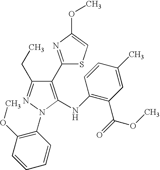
C1(C2=NC(OC)=CS2)=C(NC2=C(C(OC)=O)C=C(C)C=C2)N(C2=C(OC)C=CC=C2)N=C1CC
